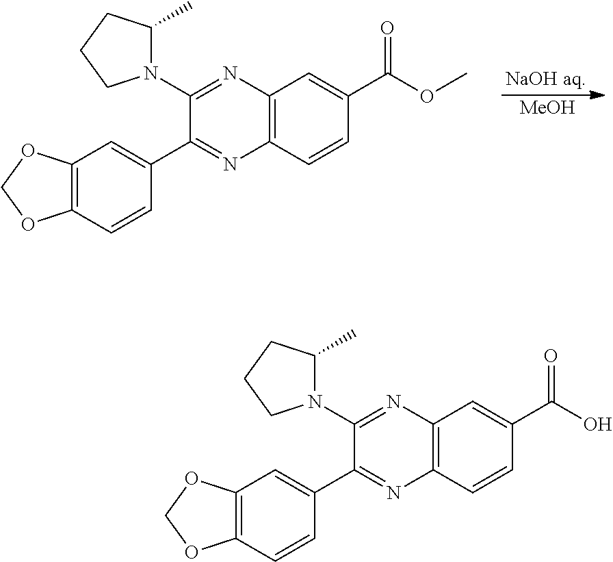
[MeOH].C12=C(C=CC(C(OC)=O)=C1)N=C(C1=CC3=C(C=C1)OCO3)C(N1C(C)CCC1)=N2.C12=C(C=CC(C(O)=O)=C1)N=C(C1=CC3=C(C=C1)OCO3)C(N1C(C)CCC1)=N2
